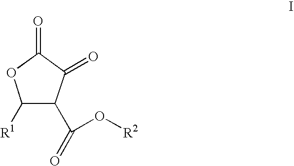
C1([R1])C(C(=O)O[R2])C(=O)C(=O)O1
